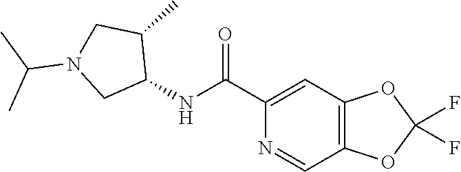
C1=C(C(NC2C(C)CN(C(C)C)C2)=O)N=CC2=C1OC(F)(F)O2
